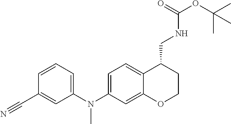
C1(C#N)=CC(N(C2=CC=C3C(=C2)OCCC3CNC(OC(C)(C)C)=O)C)=CC=C1
